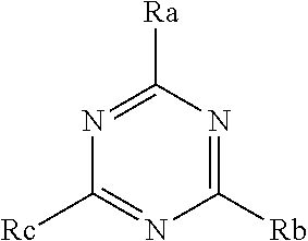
N1=C([Ra])N=C([Rb])N=C1[Rc]
